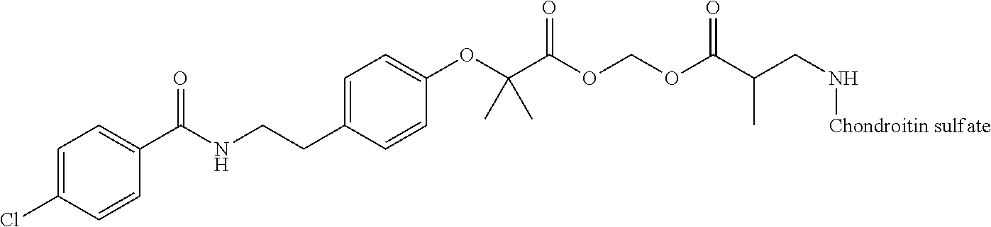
C1=C(Cl)C=CC(C(NCCC2=CC=C(OC(C(OCOC(C(CN[Chondroitin sulfate])C)=O)=O)(C)C)C=C2)=O)=C1
